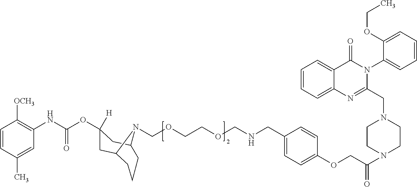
C1=CC(C)=CC(NC(OC2([H])CC3CCCC(C2)N3COCCOCNCC2=CC=C(OCC(N3CCN(CC4=NC5=CC=CC=C5C(=O)N4C4=CC=CC=C4OCC)CC3)=O)C=C2)=O)=C1[OCH3]
